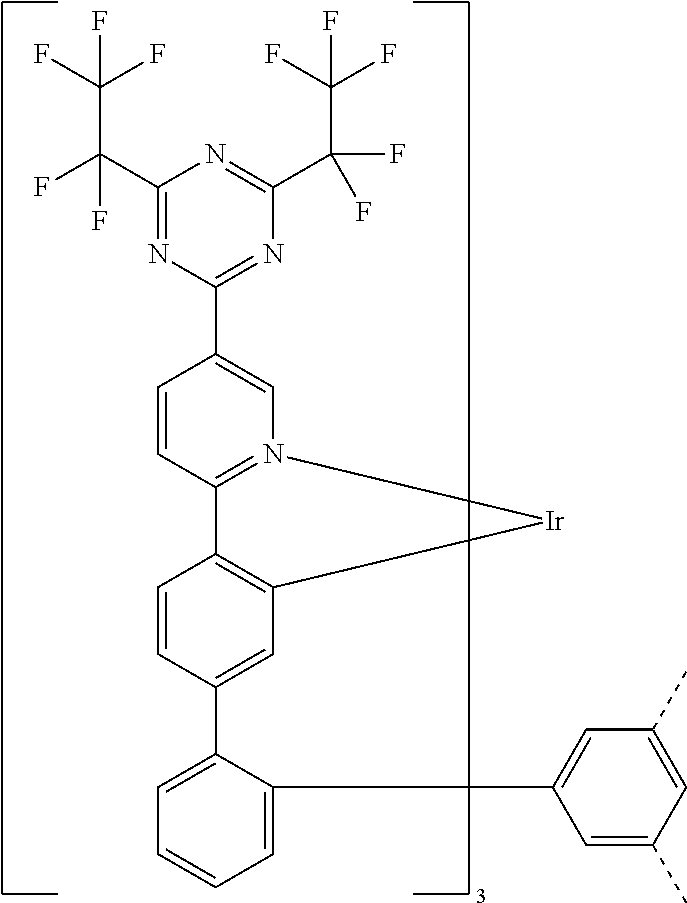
C1=C(C2=CC3=C(C=C2)C2=N(C=C(C4=NC(C(F)(C(F)(F)F)F)=NC(C(C(F)(F)F)(F)F)=N4)C=C2)[Ir]3)C(C2=CC(C)=CC(C)=C2)=CC=C1
